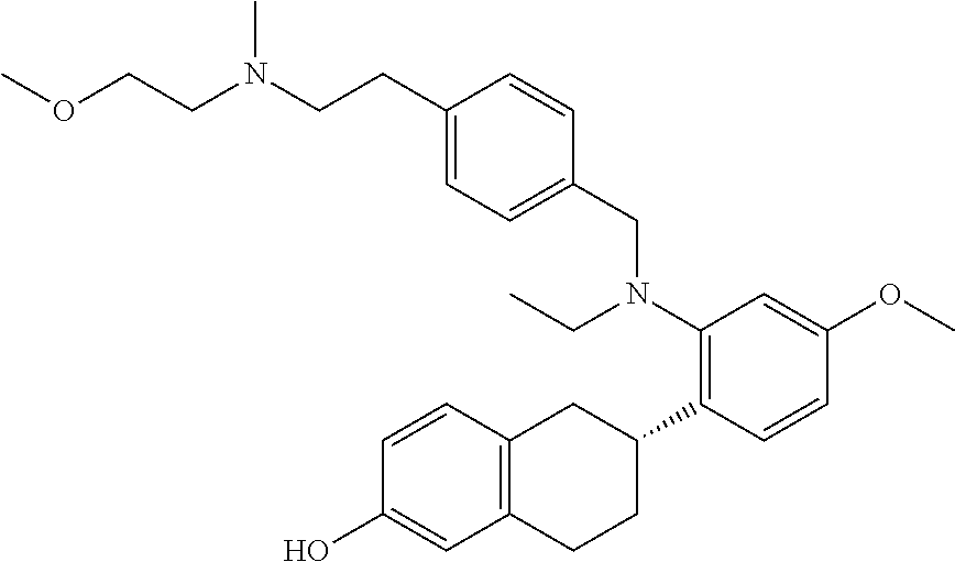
N(CCC1=CC=C(CN(C2=C(C3CC4=C(CC3)C=C(O)C=C4)C=CC(OC)=C2)CC)C=C1)(CCOC)C
